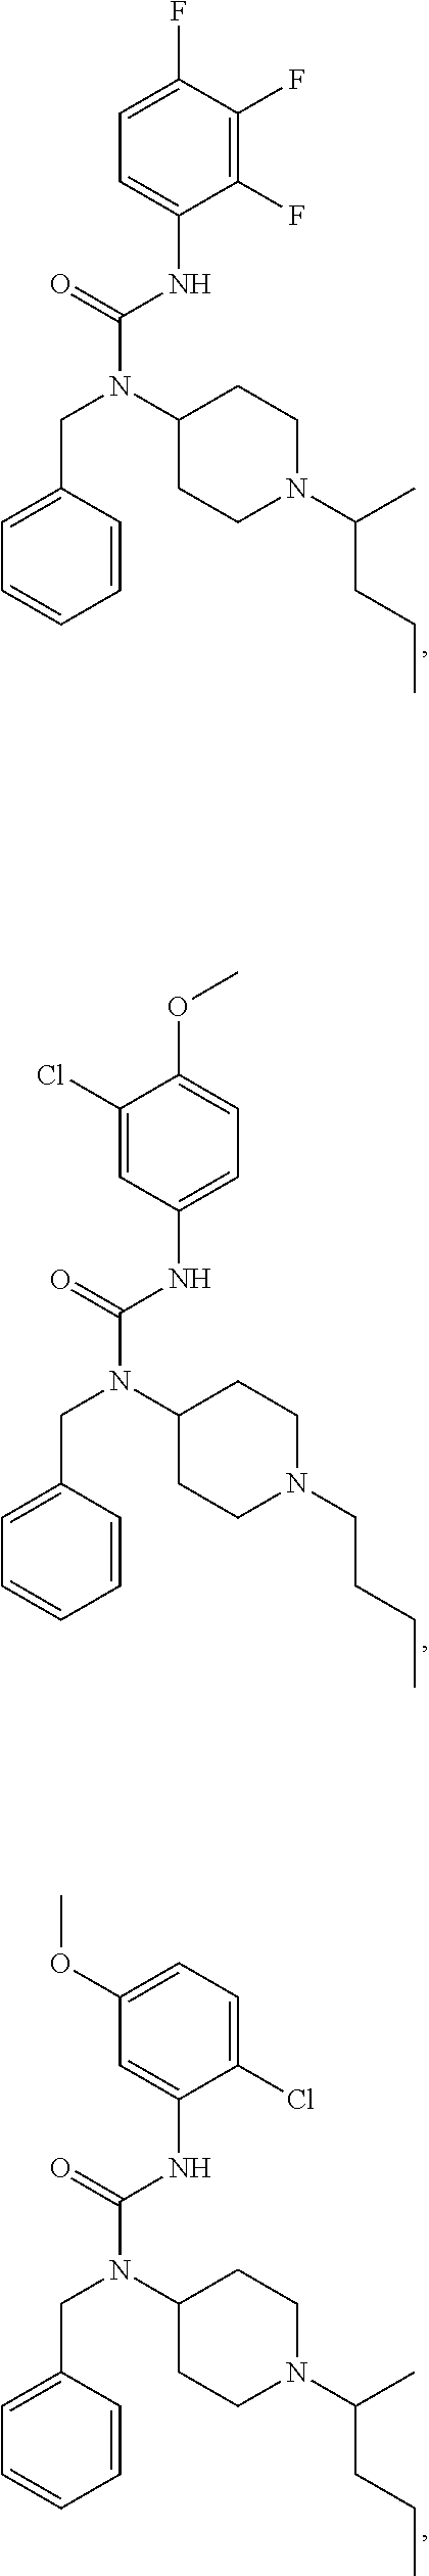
C(N(C(NC1=CC=C(F)C(F)=C1F)=O)C1CCN(C(CCC)C)CC1)C1=CC=CC=C1.C(N(C(NC1=CC=C(OC)C(Cl)=C1)=O)C1CCN(CCCC)CC1)C1=CC=CC=C1.C(N(C(NC1=CC(OC)=CC=C1Cl)=O)C1CCN(C(CCC)C)CC1)C1=CC=CC=C1
